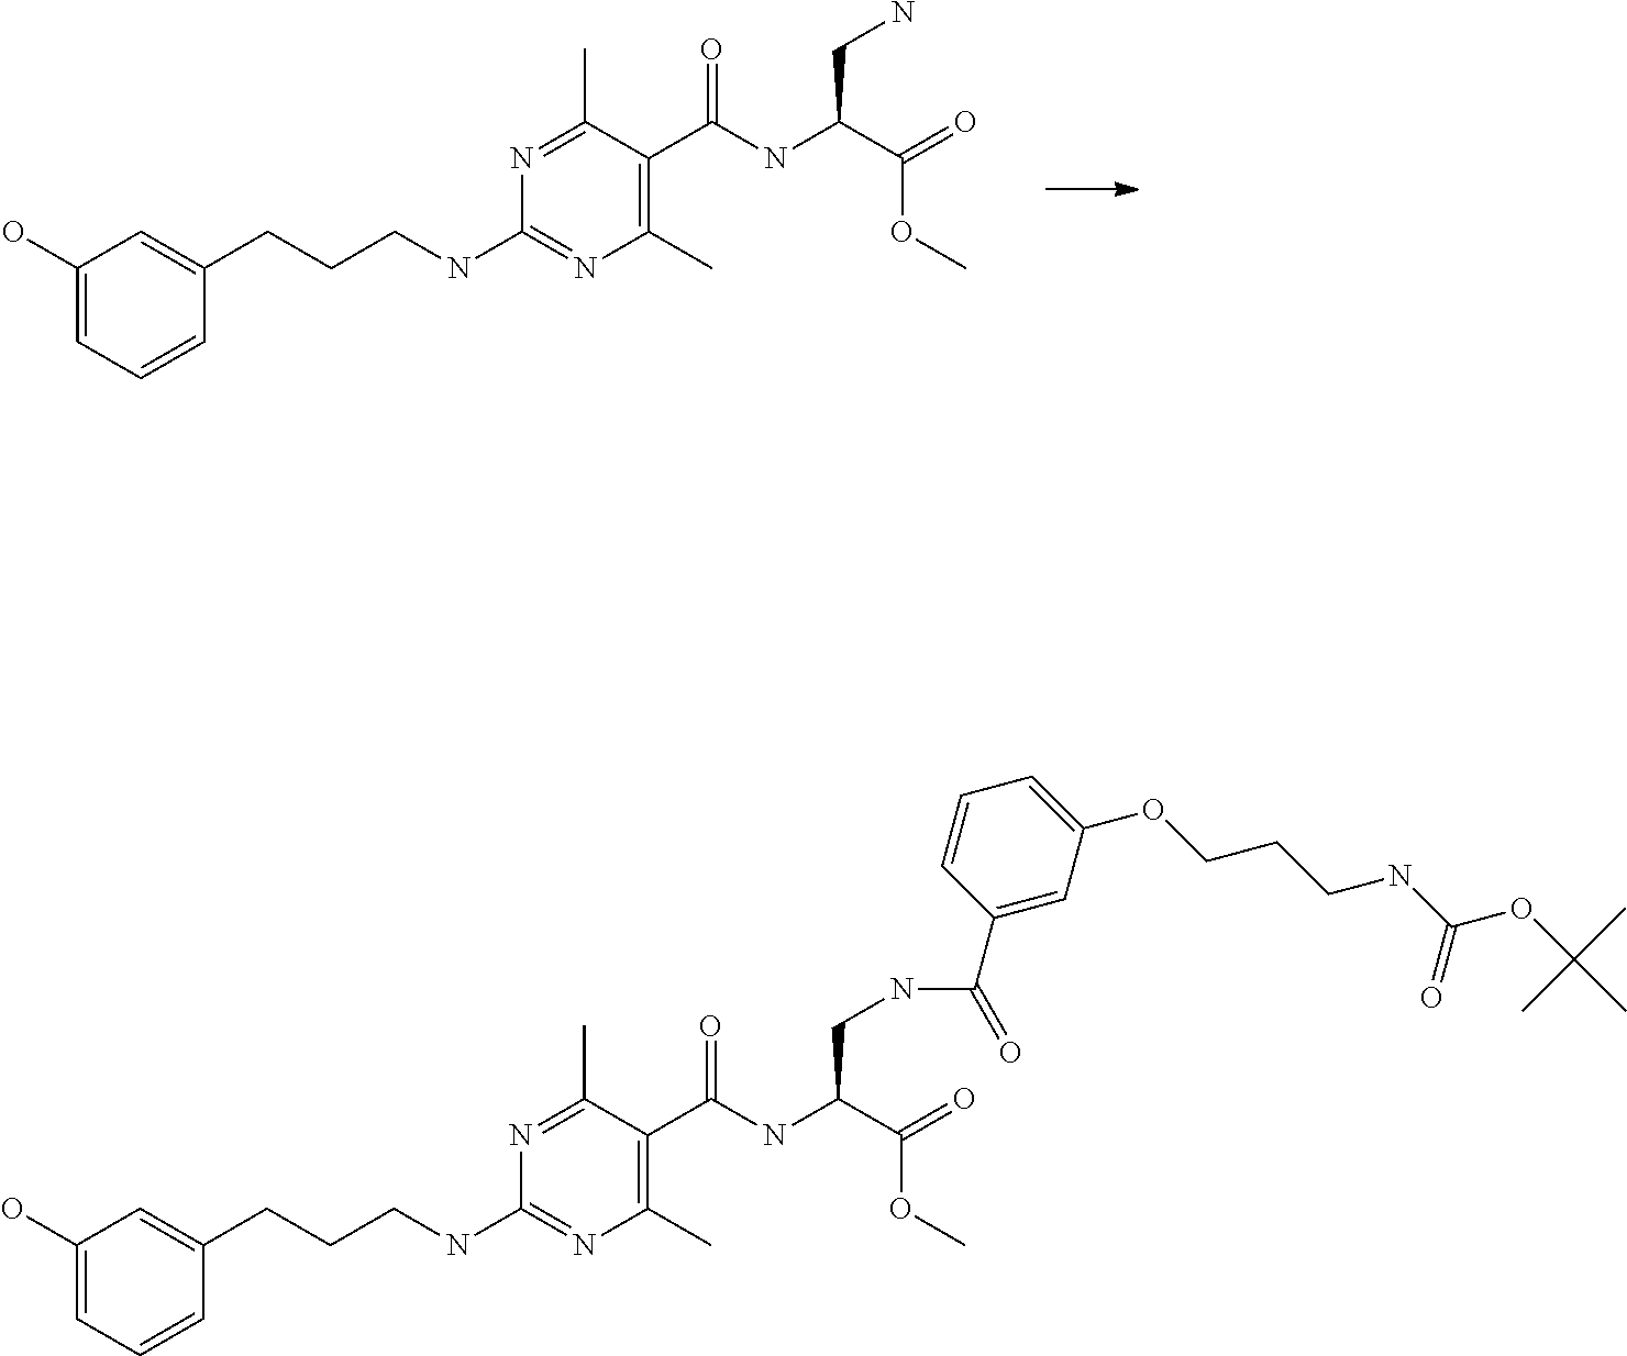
C1(O)=CC=CC(CCCNC2=NC(C)=C(C(NC(C(=O)OC)CN)=O)C(C)=N2)=C1.C1(O)=CC=CC(CCCNC2=NC(C)=C(C(NC(C(=O)OC)CNC(C3=CC(OCCCNC(OC(C)(C)C)=O)=CC=C3)=O)=O)C(C)=N2)=C1
